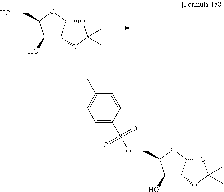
C1(O)C2C(OC1CO)OC(C)(C)O2.C1(O)C2C(OC1COS(C1=CC=C(C)C=C1)(=O)=O)OC(C)(C)O2
